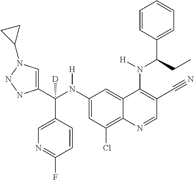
C1(N(C(C2=CN(C3CC3)NN2)(C2=CN=C(F)C=C2)[D])[H])=CC(Cl)=C2C(=C1)C(N(C(C1=CC=CC=C1)CC)[H])=C(C#N)C=N2
